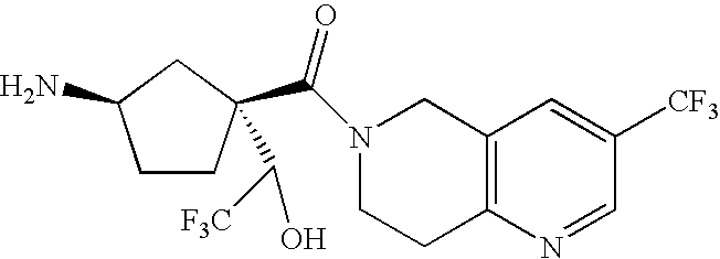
C1CC(C(N2CCC3=C(C2)C=C([CF3])C=N3)=O)(C(O)[F3C])CC1N
